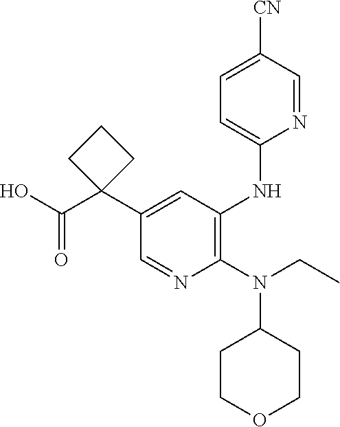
C1(N(CC)C2CCOCC2)=C(NC2=CC=C([CN])C=N2)C=C(C2(C(O)=O)CCC2)C=N1
